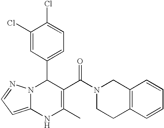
C1(Cl)=CC(C2N3C(=CC=N3)NC(C)=C2C(N2CCC3=C(C2)C=CC=C3)=O)=CC=C1Cl
